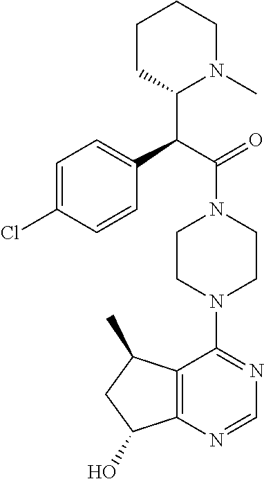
C12=C(N=CN=C1N1CCN(C(=O)C(C3N(C)CCCC3)C3=CC=C(Cl)C=C3)CC1)C(O)CC2C
